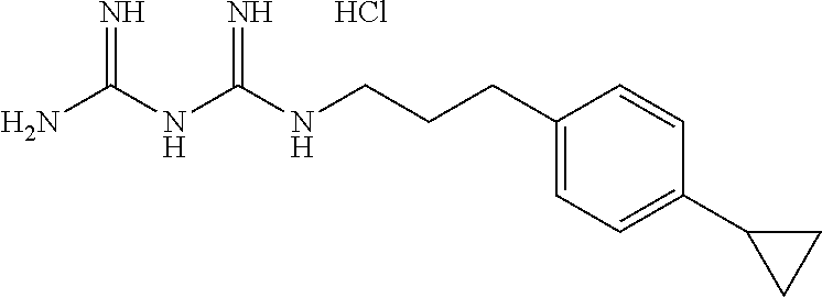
C(NC(NC(N)=N)=N)CCC1=CC=C(C2CC2)C=C1.Cl
